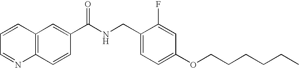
C12=C(C=C(C(NCC3=CC=C(OCCCCCC)C=C3F)=O)C=C1)C=CC=N2
